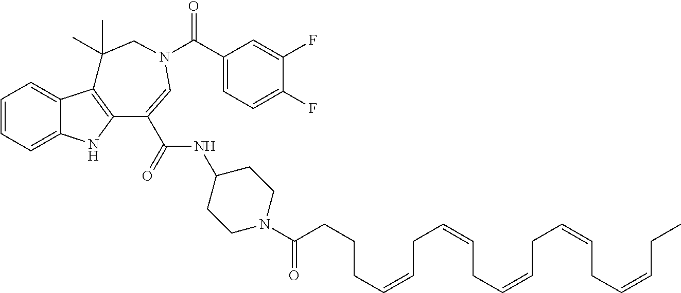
C1=CC=C2C(=C1)C1=C(N2)C(C(NC2CCN(C(=O)CCCC=CCC=CCC=CCC=CCC=CCC)CC2)=O)=CN(C(=O)C2=CC=C(F)C(F)=C2)CC1(C)C
